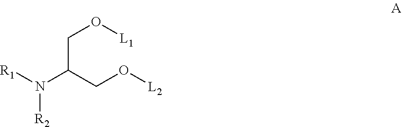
C(C(CO[L2])N([R1])[R2])O[L1]
